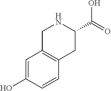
C1=C(O)C=CC2=C1CNC(C(=O)O)C2
